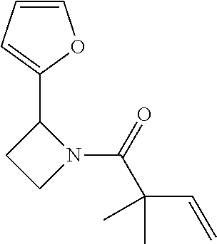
C1=CC=C(C2CCN2C(=O)C(C=C)(C)C)O1
